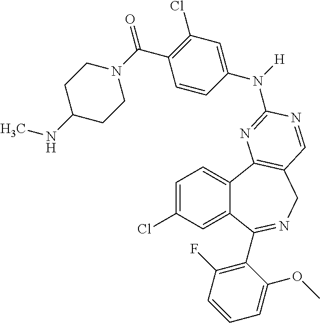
C1=C(Cl)C=C2C(=C1)C1=C(CN=C2C2=C(F)C=CC=C2OC)C=NC(N(C2=CC(Cl)=C(C(N3CCC(NC)CC3)=O)C=C2)[H])=N1
